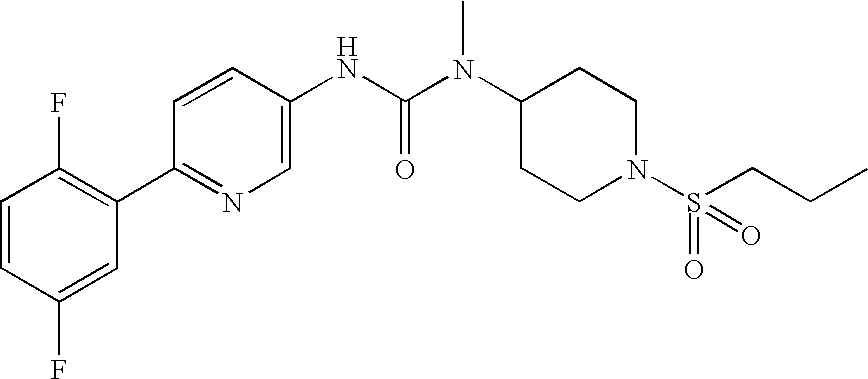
C1=CC(F)=CC(C2=NC=C(NC(N(C3CCN(S(=O)(CCC)=O)CC3)C)=O)C=C2)=C1F
